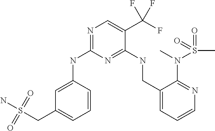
C1=C(NC2=NC=C(C(F)(F)F)C(NCC3=CC=CN=C3N(C)S(=O)(C)=O)=N2)C=CC=C1CS(N)(=O)=O
